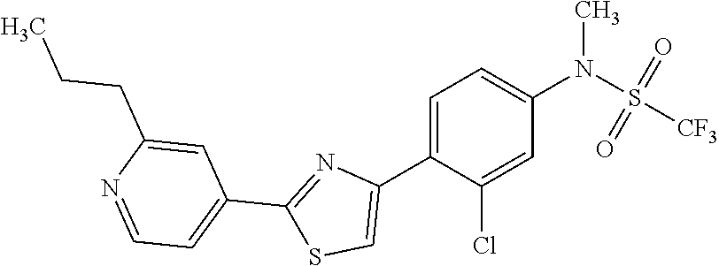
C1=C(Cl)C(C2=CSC(C3=CC=NC(CCC)=C3)=N2)=CC=C1N(S(=O)(=O)[CF3])C
